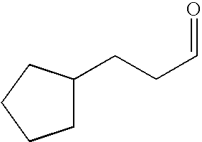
C1C(CCC=O)CCC1
